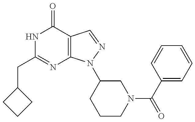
C1(CC2=NC3=C(C(=O)N2)C=NN3C2CCCN(C(C3=CC=CC=C3)=O)C2)CCC1
